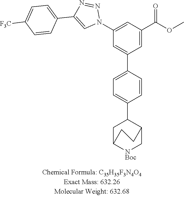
N1=NC(C2=CC=C([F3C])C=C2)=CN1C1=CC(C(=O)OC)=CC(C2=CC=C(C3C4C[NBoc]C(C3)CC4)C=C2)=C1
